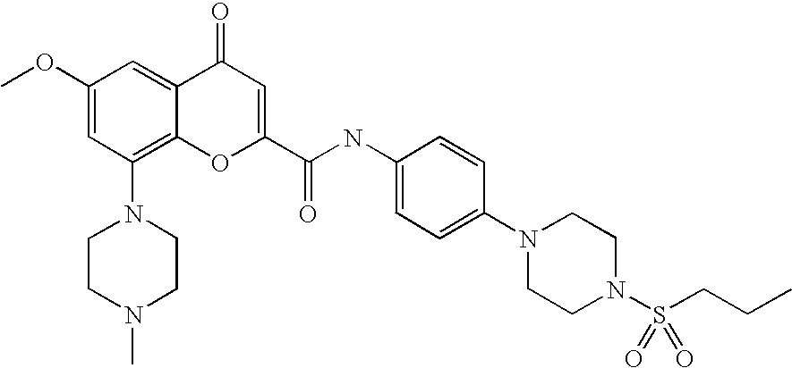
N1(C2=C3C(=CC(OC)=C2)C(=O)C=C(C(NC2=CC=C(N4CCN(S(CCC)(=O)=O)CC4)C=C2)=O)O3)CCN(C)CC1
